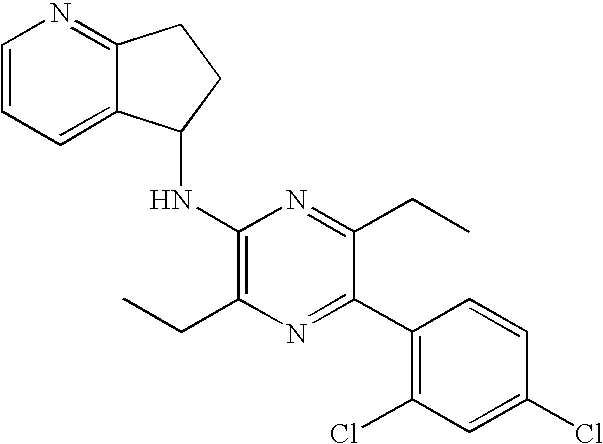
C1=CC=C2C(=N1)CCC2NC1=C(CC)N=C(C2=C(Cl)C=C(Cl)C=C2)C(CC)=N1
